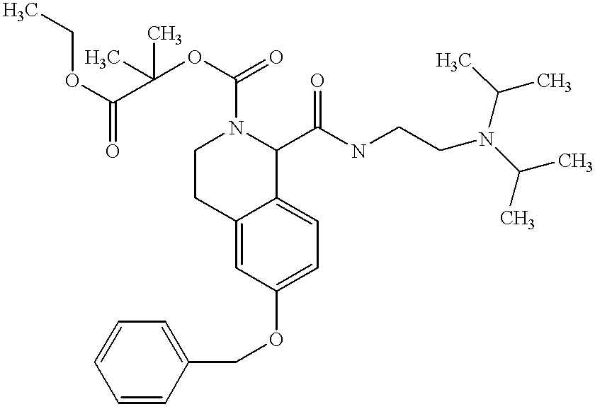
C1=CC=CC(COC2=CC=C3C(=C2)CCN(C(OC(C(OCC)=O)(C)C)=O)C3C(NCCN(C(C)C)C(C)C)=O)=C1
